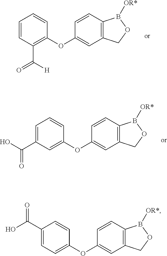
C1=CC2=C(C=C1OC1=CC=C(C(O)=O)C=C1)COB2[OR*].C1=CC2=C(C=C1OC1=C(C(=O)[H])C=CC=C1)COB2[OR*].C1=CC2=C(C=C1OC1=CC(C(O)=O)=CC=C1)COB2[OR*]
